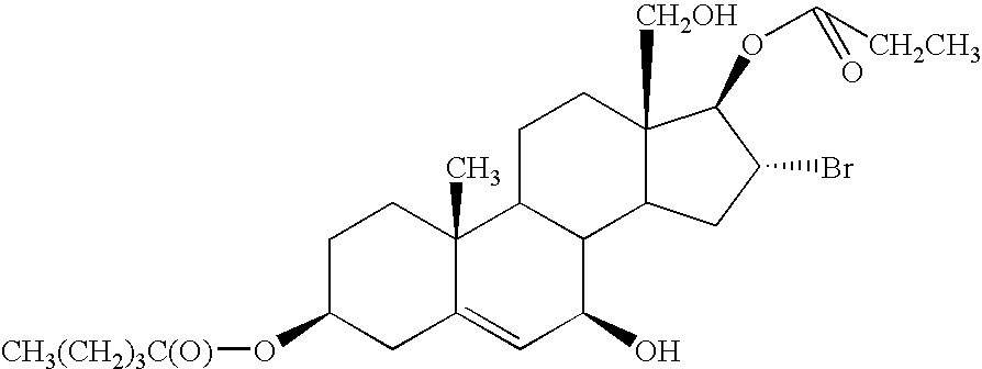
C1C(O[CH3(CH2)3C(O)])CC2=CC(O)C3C(C2(C)C1)CCC1([CH2OH])C3CC(Br)C1OC([CH2CH3])=O
